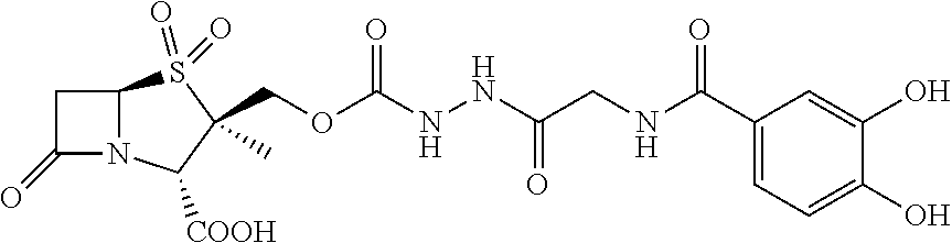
C1C(=O)N2C1S(=O)(=O)C(C)(COC(NNC(CNC(C1=CC=C(O)C(O)=C1)=O)=O)=O)C2[COOH]
